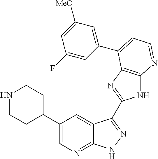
C1(C2CCNCC2)=CN=C2C(=C1)C(C1=NC3=C(N1)N=CC=C3C1=CC([MeO])=CC(F)=C1)=NN2
